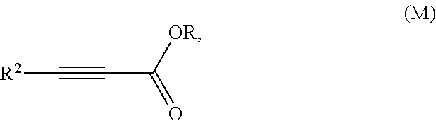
[R2]C#CC([OR])=O
